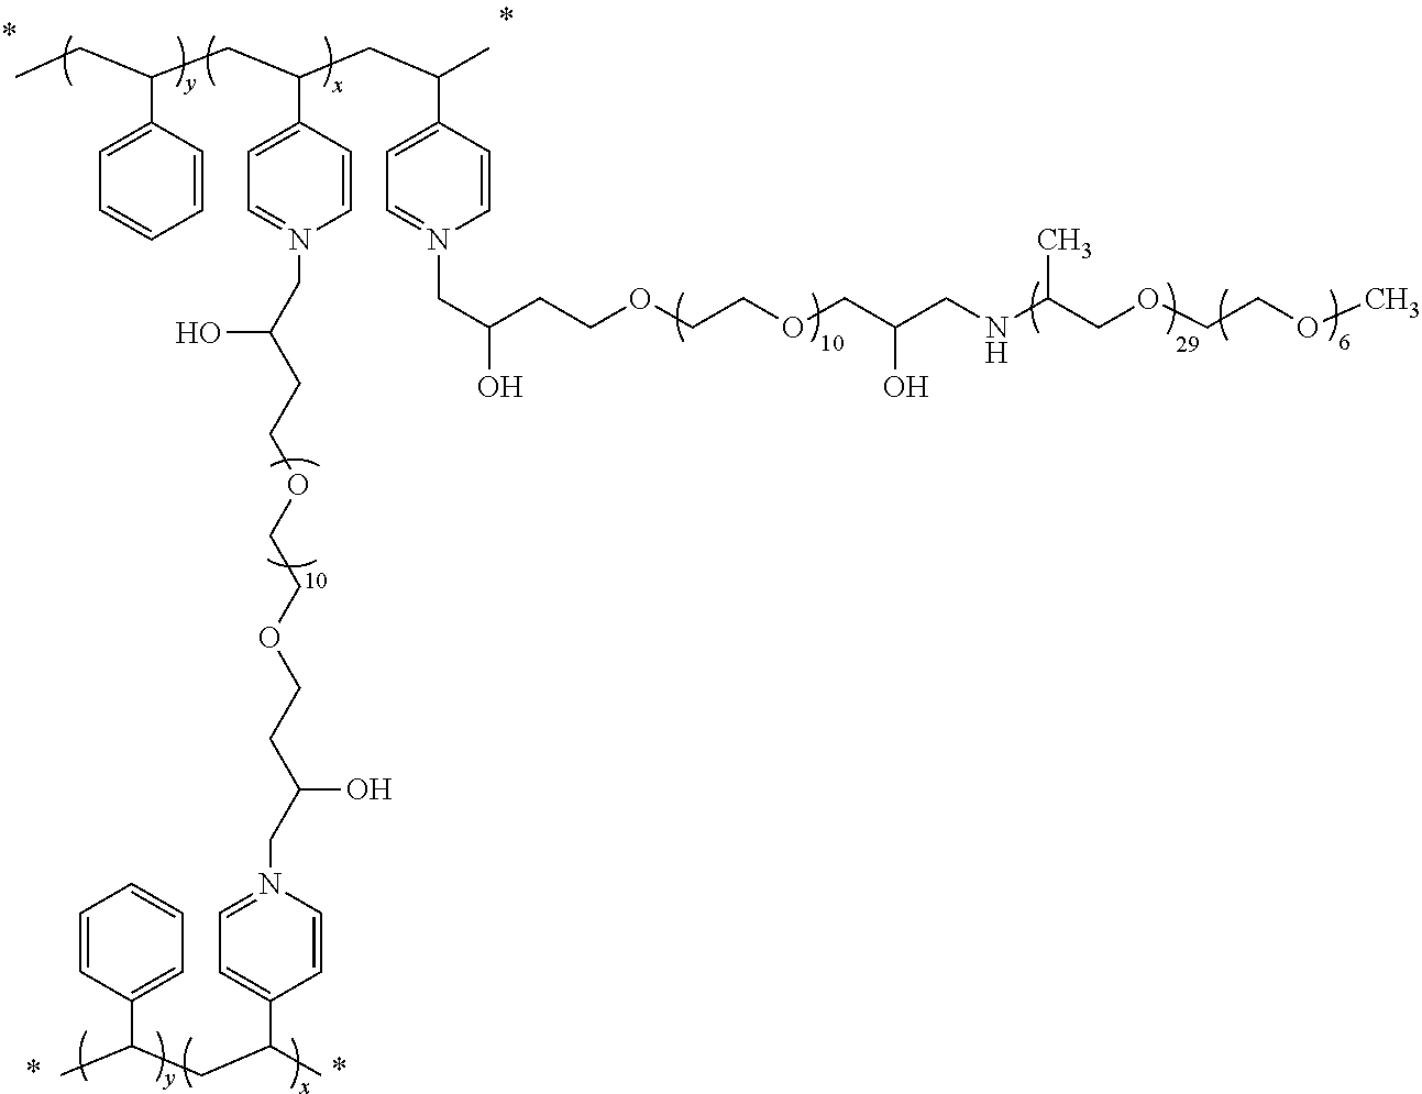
C(CC(C)C1=CC=N(CC(CCOCCOCC(CNC(COCCOC)C)O)O)C=C1)(C1=CC=N(CC(CCOCCOCCC(CN2=CC=C(C(CC(C)C3=CC=CC=C3)C)C=C2)O)O)C=C1)CC(CC)C1=CC=CC=C1
